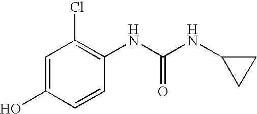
C1=C(O)C=CC(NC(NC2CC2)=O)=C1Cl
